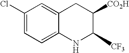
C12=CC=C(Cl)C=C1CC([CO2H])C([CF3])N2
